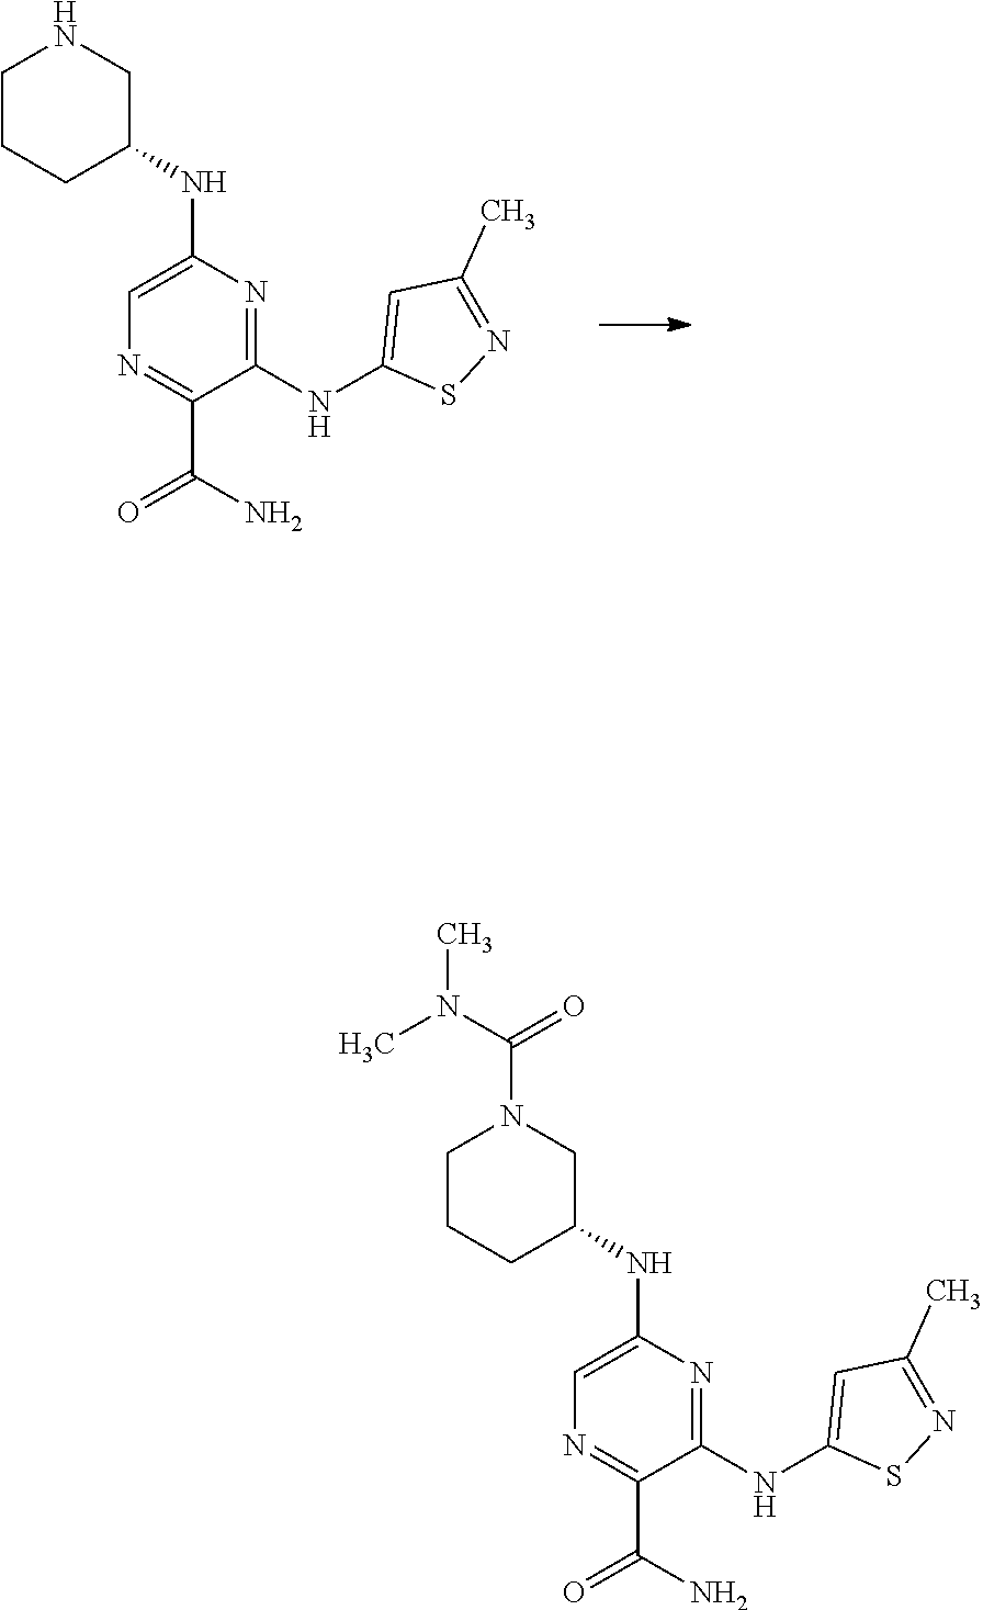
C1=C(NC2CCCNC2)N=C(NC2=CC(C)=NS2)C(C(N)=O)=N1.C1CCC(NC2=CN=C(C(N)=O)C(NC3=CC(C)=NS3)=N2)CN1C(N(C)C)=O
